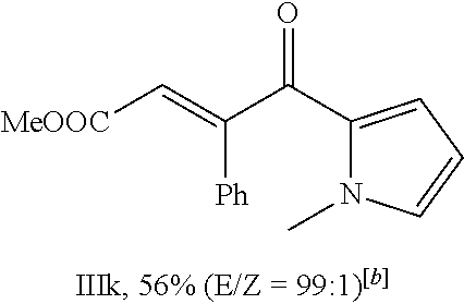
C(C(C1=CC=CN1C)=O)(=C[COOMe])[Ph]
